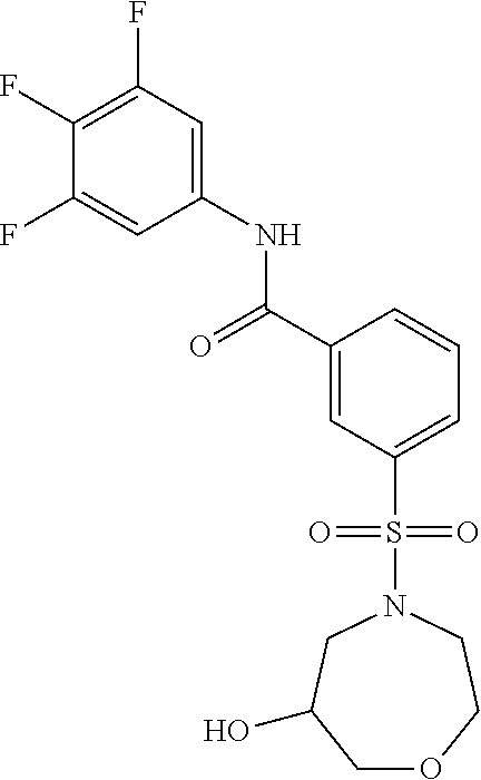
C1(F)=C(F)C=C(NC(C2=CC(S(=O)(=O)N3CC(O)COCC3)=CC=C2)=O)C=C1F
